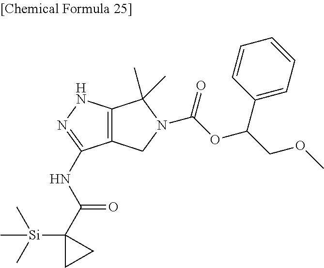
C12=C(CN(C(=O)OC(C3=CC=CC=C3)COC)C1(C)C)C(NC(C1([Si](C)(C)C)CC1)=O)=NN2
